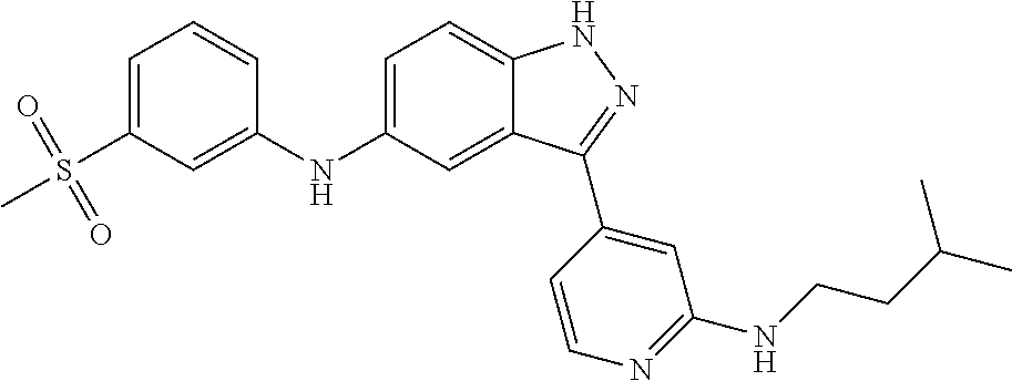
C1=C(NC2=CC(S(C)(=O)=O)=CC=C2)C=C2C(=C1)NN=C2C1=CC(NCCC(C)C)=NC=C1
